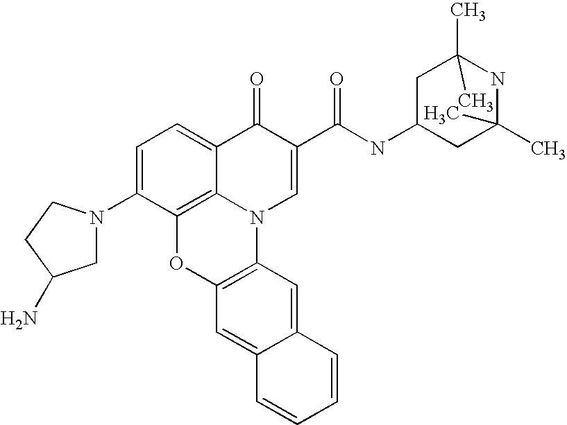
C1=C(N2CC(N)CC2)C2=C3C(=C1)C(=O)C(C(NC1CC(C)(C)NC(C)(C)C1)=O)=CN3C1=C(O2)C=C2C(=C1)C=CC=C2
